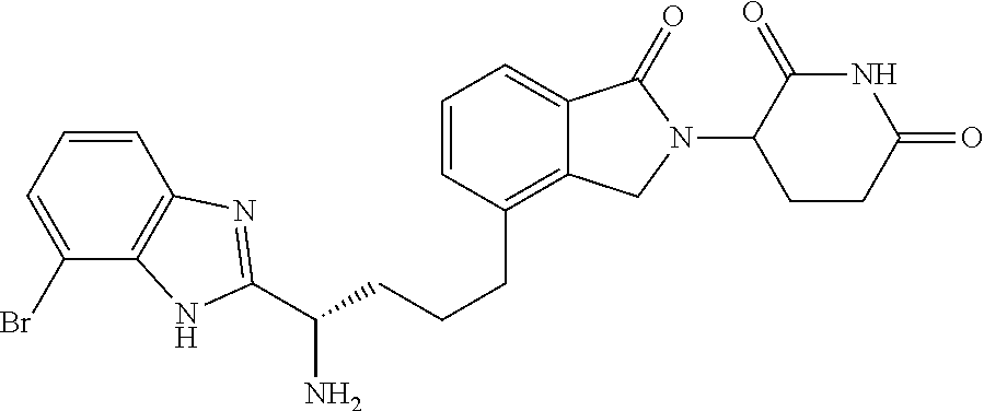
C(CCC1=C2C(=CC=C1)C(=O)N(C1C(=O)NC(=O)CC1)C2)C(N)C1=NC2=C(C(Br)=CC=C2)N1
